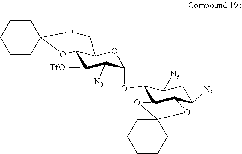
C12C([TfO])C([N3])C(OC3C4C(C([N3])CC3[N3])OC3(O4)CCCCC3)OC1COC1(O2)CCCCC1
